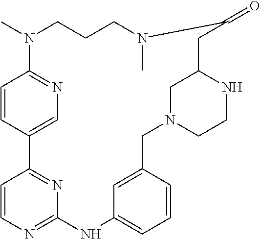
C1=CC2=CN=C1N(C)CCCN(C)C(=O)CC1NCCN(CC3=CC(=CC=C3)NC3=NC=CC2=N3)C1
